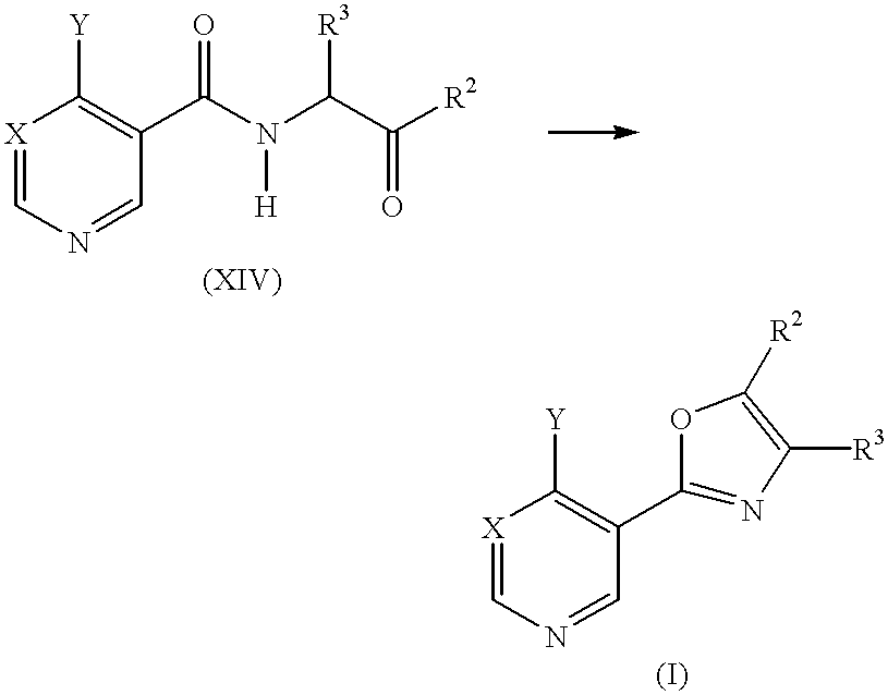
[X]1=CN=CC(C(N(C(C([R2])=O)[R3])[H])=O)=C1[Y].[X]1=CN=CC(C2=NC([R3])=C([R2])O2)=C1[Y]
